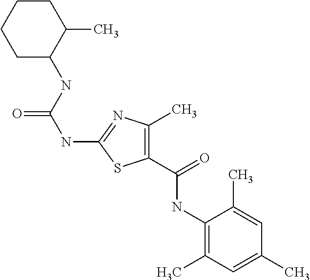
C1(C(=O)NC2=C(C)C=C(C)C=C2C)=C(C)N=C(NC(=O)NC2C(C)CCCC2)S1
